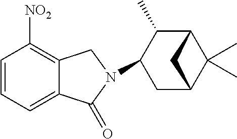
C1=CC=C2C(=C1[NO2])CN(C1CC3C(C)(C)C(C1C)C3)C2=O
